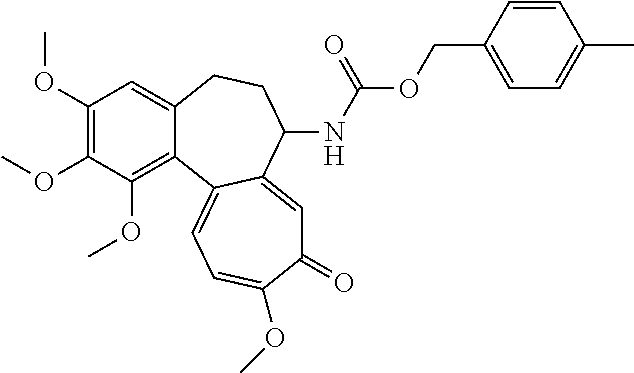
C1(OC)=C(OC)C(OC)=C2C(=C1)CCC(NC(OCC1=CC=C(C)C=C1)=O)C1=CC(=O)C(OC)=CC=C21
